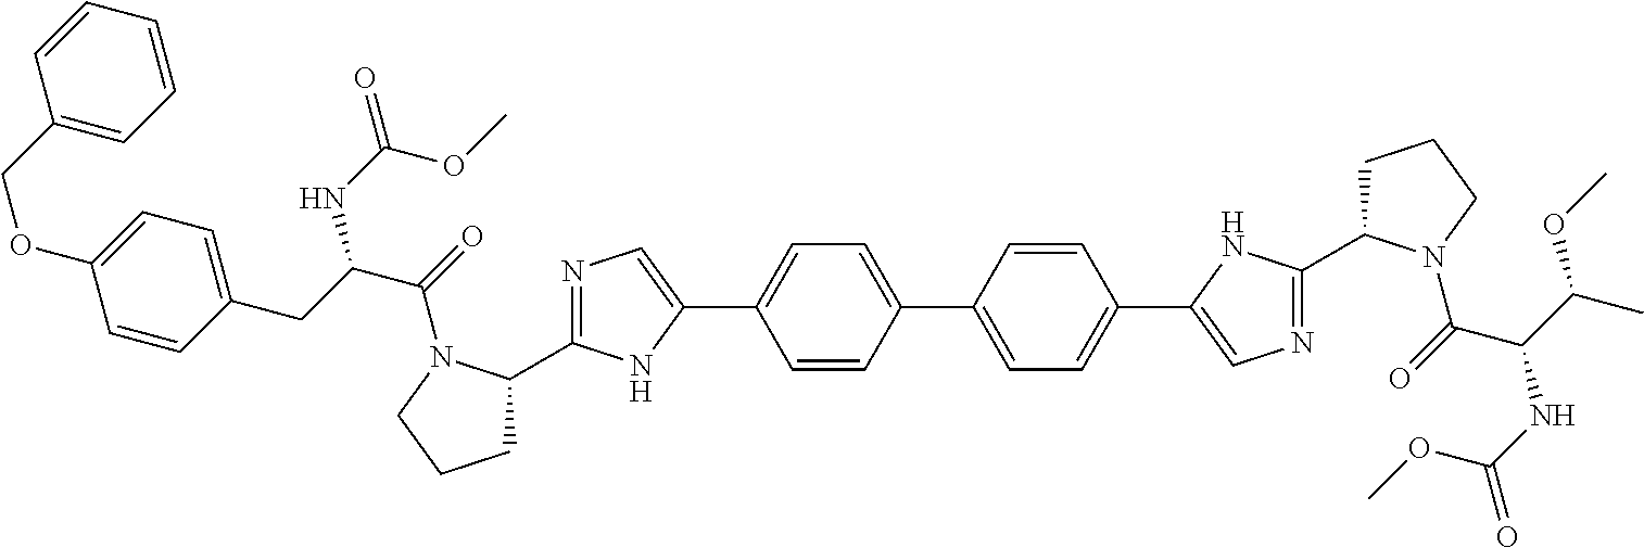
C1=CC(C2=CC=C(C3=CN=C(C4CCCN4C(=O)C(C(OC)C)NC(=O)OC)N3)C=C2)=CC=C1C1=CN=C(C2CCCN2C(=O)C(CC2=CC=C(OCC3=CC=CC=C3)C=C2)NC(=O)OC)N1
